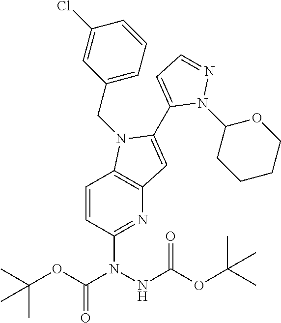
C1=CC(N(C(OC(C)(C)C)=O)NC(OC(C)(C)C)=O)=NC2=C1N(CC1=CC=CC(Cl)=C1)C(C1=CC=NN1C1CCCCO1)=C2
